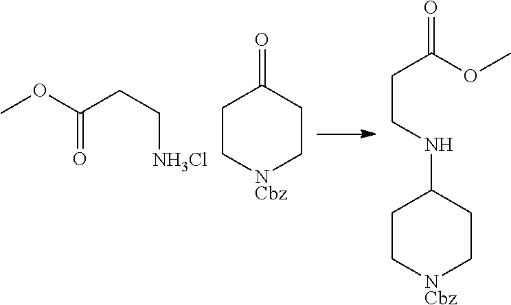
COC(CC[NH3Cl])=O.C1C[NCbz]CCC1=O.C1C[NCbz]CCC1NCCC(=O)OC
